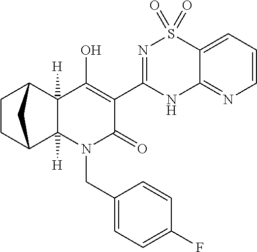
C1CC2C3([H])C([H])(C1C2)C(O)=C(C1=NS(=O)(=O)C2=CC=CN=C2N1)C(=O)N3CC1=CC=C(F)C=C1
